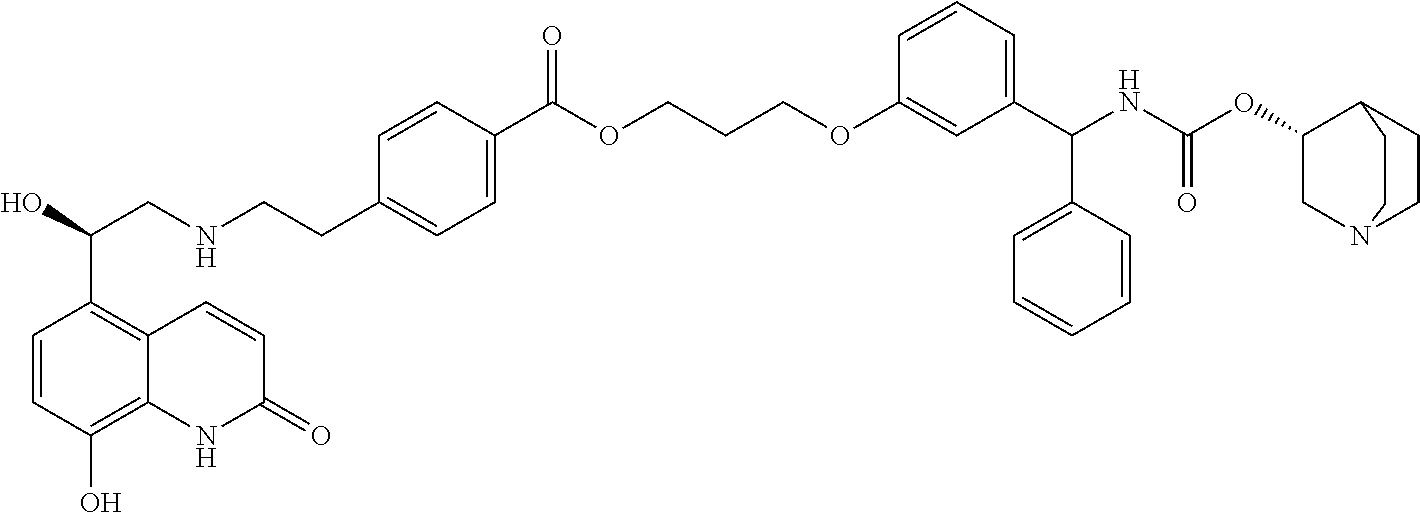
C1=CC(O)=C2C(=C1C(O)CNCCC1=CC=C(C(OCCCOC3=CC(C(NC(OC4CN5CCC4CC5)=O)C4=CC=CC=C4)=CC=C3)=O)C=C1)C=CC(=O)N2
